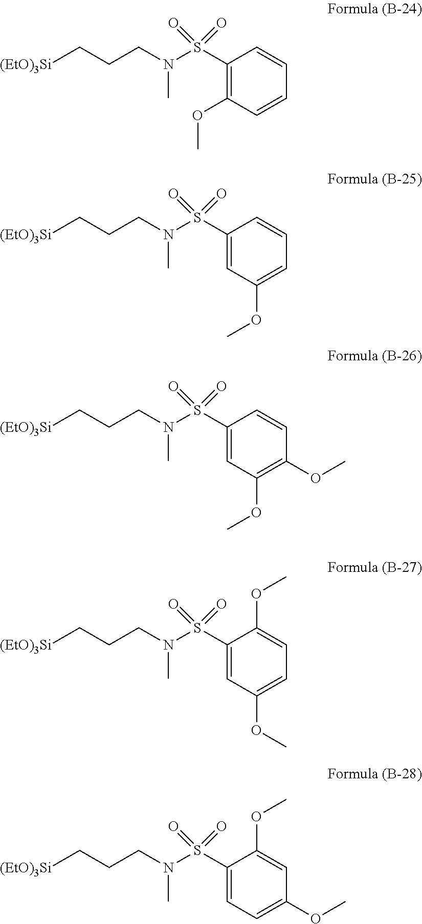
C1(S(N(CCC[(EtO)3Si])C)(=O)=O)=CC=C(OC)C=C1OC.C1(S(N(CCC[(EtO)3Si])C)(=O)=O)=C(OC)C=CC=C1.C1(S(N(CCC[(EtO)3Si])C)(=O)=O)=CC(OC)=CC=C1.C1(S(N(CCC[(EtO)3Si])C)(=O)=O)=CC(OC)=C(OC)C=C1.C1(S(N(CCC[(EtO)3Si])C)(=O)=O)=CC(OC)=CC=C1OC
